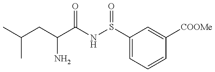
C(CC(N)C(=O)NS(=O)C1=CC=CC([COOMe])=C1)(C)C
